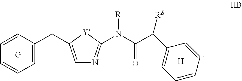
C1=C(CC2=CC=CC=C2)[Y]C(N(C(C(C2=CC=CC=C2)[RB])=O)[R])=N1.[H]
